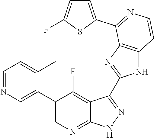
C1=NC=C(C2=CN=C3C(=C2F)C(C2=NC4=C(N2)C=CN=C4C2=CC=C(F)S2)=N[N H]3)C(C)=C1
